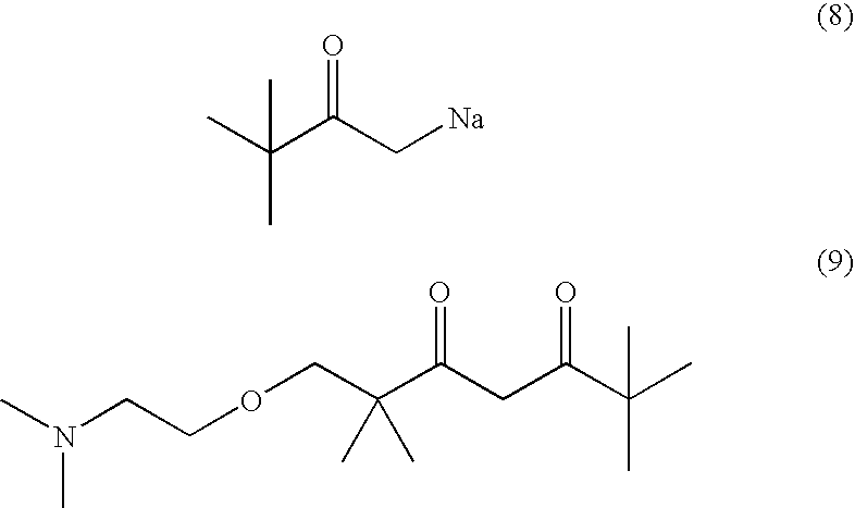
CC(C(C[Na])=O)(C)C.CN(CCOCC(C(CC(C(C)(C)C)=O)=O)(C)C)C
